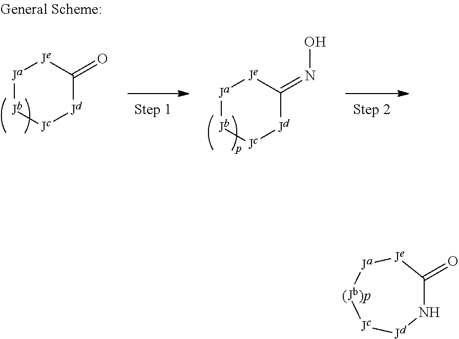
[Ja]1[Jb][Jc][Jd]C(=O)[Je]1.[Ja]1[Jb][Jc][Jd]C(=NO)[Je]1.N1C(=O)[Je][Ja][(Jb)p][Jc][Jd]1
